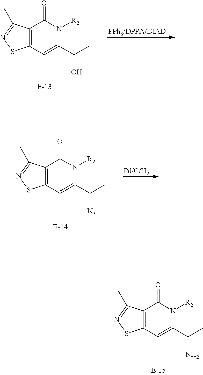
C12=C(C(C)=NS1)C(=O)N([R2])C(C(C)N)=C2.[PPh3/DPPA/DIAD].C12=C(C(C)=NS1)C(=O)N([R2])C(C(C)O)=C2.[Pd/C/H2].C12=C(C(C)=NS1)C(=O)N([R2])C(C(C)[N3])=C2
